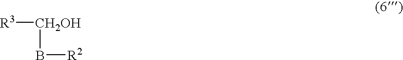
[R3][CH2OH]B[R2]
